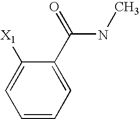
C1(C(=O)NC)=CC=CC=C1[X1]
